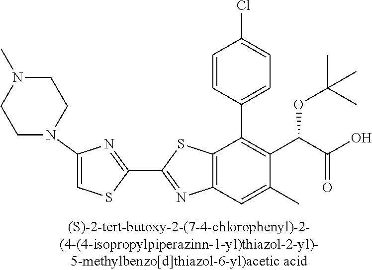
C1(C2=NC(N3CCN(C)CC3)=CS2)=NC2=C(S1)C(C1=CC=C(Cl)C=C1)=C(C(C(=O)O)OC(C)(C)C)C(C)=C2
